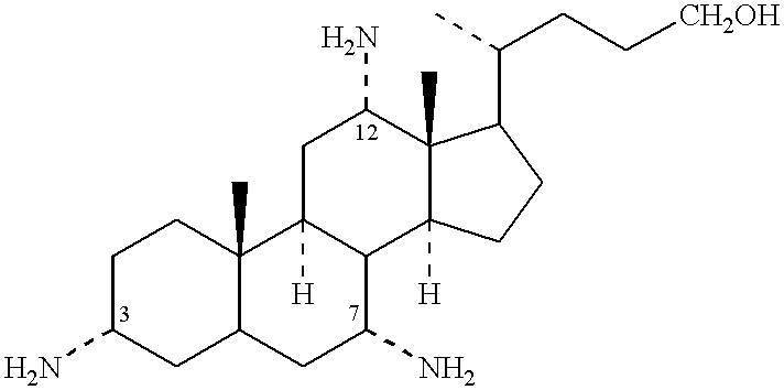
C1C(N)CC2C(C)(C1)C1([H])C(C(N)C2)C2([H])C(C)(C(N)C1)C(C(C)CC[CH2OH])CC2
